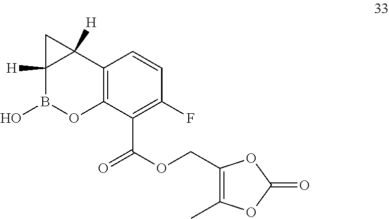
C12=C(C(C(OCC3=C(C)OC(=O)O3)=O)=C(F)C=C1)OB(O)C1([H])C2([H])C1
